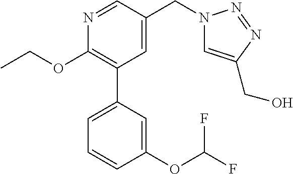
C1(OCC)=C(C2=CC=CC(OC(F)F)=C2)C=C(CN2C=C(CO)N=N2)C=N1
